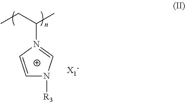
C1=CN(C(CC)C)=CN1[R3]
